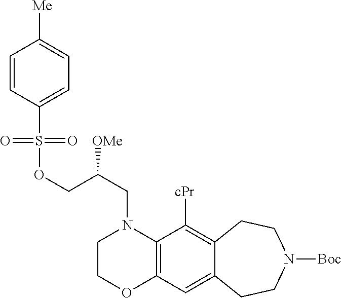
C1COC2=C(N1CC(COS(C1=CC=C([Me])C=C1)(=O)=O)[OMe])C([cPr])=C1C(=C2)CCN([Boc])CC1
